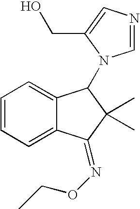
C1=CC=C2C(=C1)C(N1C=NC=C1CO)C(C)(C)C2=NOCC
